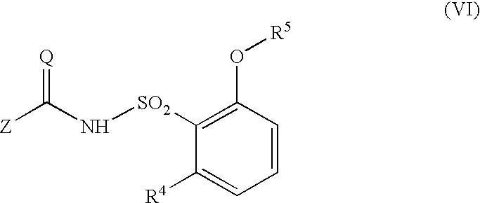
[SO2](C1=C(O[R5])C=CC=C1[R4])NC([Z])=[Q]
